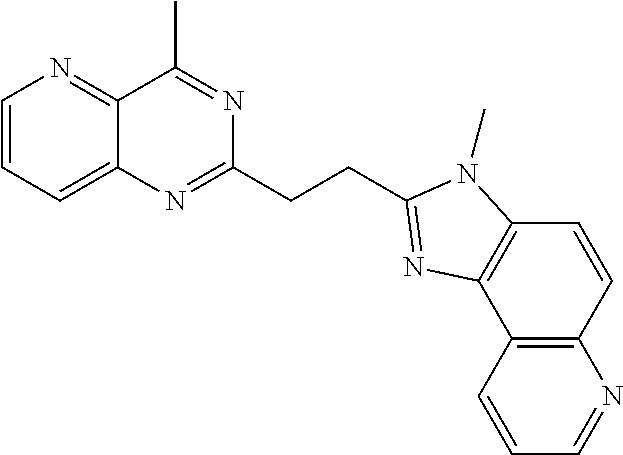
C1=CC=C2C(=N1)C(C)=NC(CCC1=NC3=C(C=CC4=C3C=CC=N4)N1C)=N2
